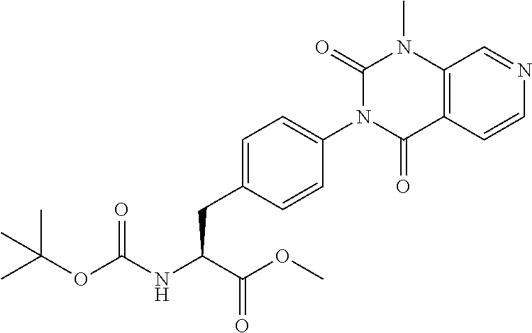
C12=C(C=CN=C1)C(=O)N(C1=CC=C(CC(C(=O)OC)NC(=O)OC(C)(C)C)C=C1)C(=O)N2C
